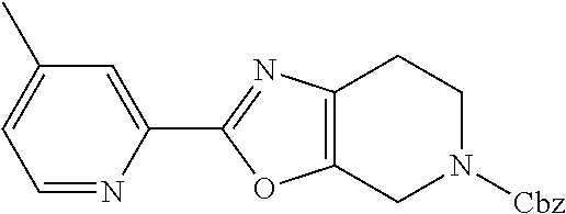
C1=C(C)C=C(C2=NC3=C(O2)CN([Cbz])CC3)N=C1
